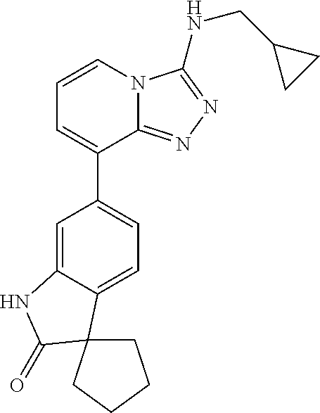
C1=CN2C(=NN=C2NCC2CC2)C(C2=CC=C3C(=C2)NC(=O)C32CCCC2)=C1
